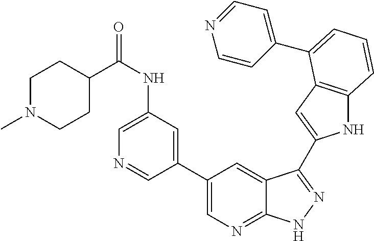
C1(C2=CN=C3C(=C2)C(C2=CC4=C(N2)C=CC=C4C2=CC=NC=C2)=NN3)=CC(NC(C2CCN(C)CC2)=O)=CN=C1
